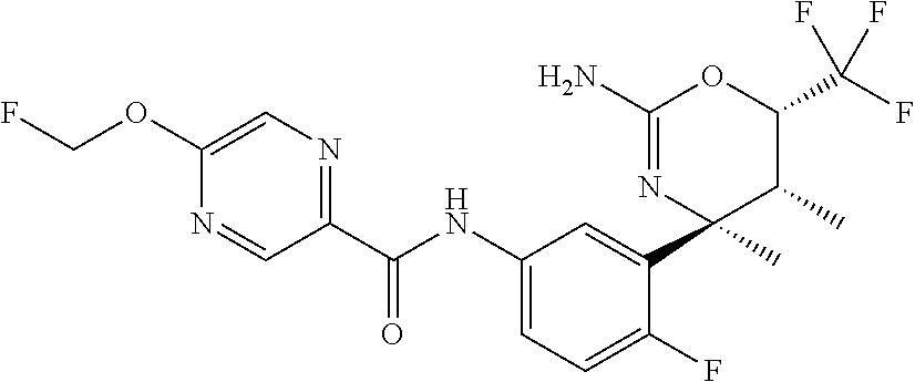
C1(C(NC2=CC=C(F)C(C3(C)C(C)C(C(F)(F)F)OC(N)=N3)=C2)=O)=NC=C(OCF)N=C1
